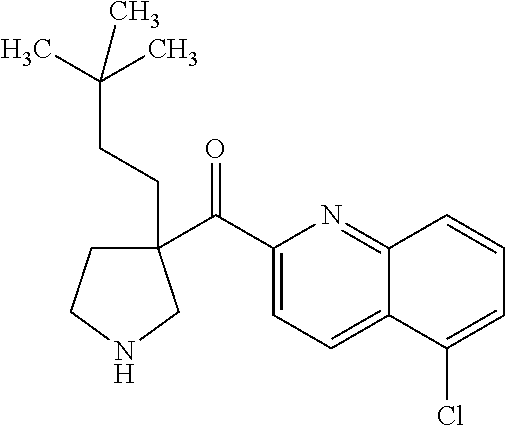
C(=O)(C1(CCC(C)(C)C)CCNC1)C1=CC=C2C(=N1)C=CC=C2Cl
